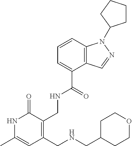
C1=CC2=C(C(C(=O)NCC3=C(CNCC4CCOCC4)C=C(C)NC3=O)=C1)C=NN2C1CCCC1
